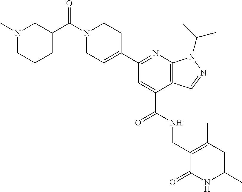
C1N(C(=O)C2CCCN(C)C2)CCC(C2=NC3=C(C(C(=O)NCC4=C(C)C=C(C)NC4=O)=C2)C=NN3C(C)C)=C1
